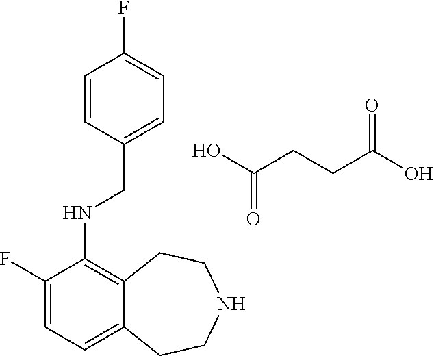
OC(CCC(O)=O)=O.C1(F)=CC=C2C(=C1NCC1=CC=C(F)C=C1)CCNCC2
